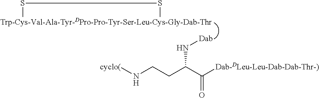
[Trp-Cys-Val-Ala-Tyr-DPro-Pro-Tyr-Ser-Leu-Cys-Gly-Dab-Thr]1SS1.[Dab]NC(CCN[cyclo(])C([Dab-DLeu-Leu-Dab-Dab-Thr-)])=O
